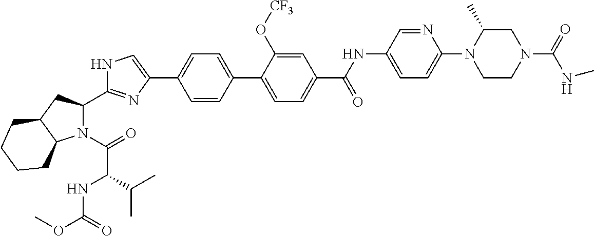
N1(C(=O)C(NC(OC)=O)C(C)C)C(C2=NC(C3=CC=C(C4=CC=C(C(NC5=CC=C(N6CCN(C(=O)NC)CC6C)N=C5)=O)C=C4O[CF3])C=C3)=CN2)CC2C1CCCC2
